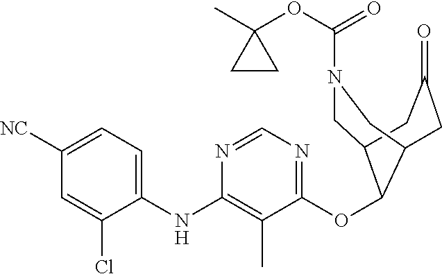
C1([NC])=CC=C(NC2=C(C)C(OC3C4CN(C(OC5(C)CC5)=O)CC3CC(=O)C4)=NC=N2)C(Cl)=C1
